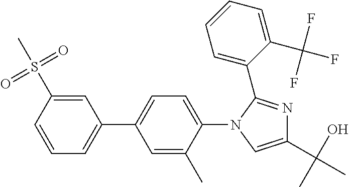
C1=CC(S(C)(=O)=O)=CC(C2=CC=C(N3C(C4=CC=CC=C4C(F)(F)F)=NC(C(O)(C)C)=C3)C(C)=C2)=C1
